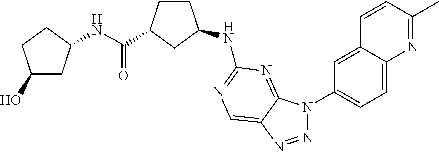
C1(O)CC(NC(=O)C2CCC(NC3=NC=C4C(=N3)N(C3=CC=C5C(=C3)C=CC(C)=N5)N=N4)C2)CC1
